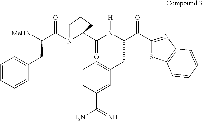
C(C(C1=NC2=C(S1)C=CC=C2)=O)(CC1=CC=CC(C(=N)N)=C1)N(C(C1N(C(C([MeHN])CC2=CC=CC=C2)=O)CCC1)=O)[H]
